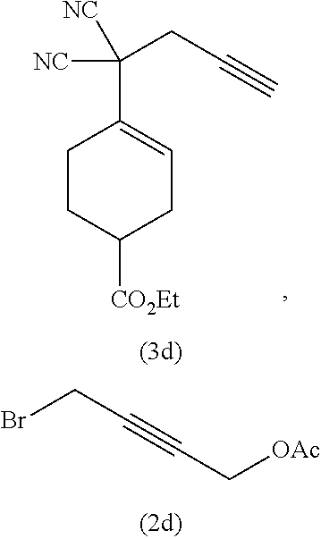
C1(C(CC#C)([NC])[NC])=CCC([CO2Et])CC1.BrCC#CC[OAc]
